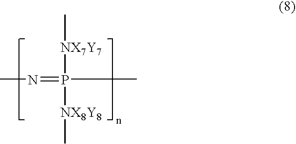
C[NX7Y7]P(=NC)(C)[NX8Y8]C
